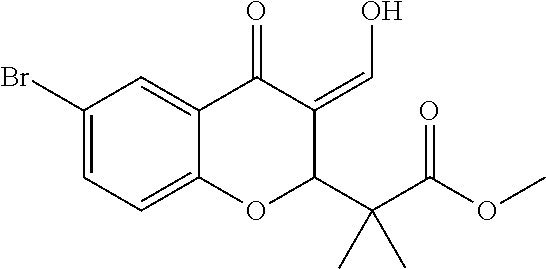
C1(Br)=CC=C2C(=C1)C(=O)C(=CO)C(C(C(OC)=O)(C)C)O2
